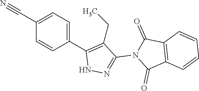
N1N=C(N2C(=O)C3=C(C2=O)C=CC=C3)C(CC)=C1C1=CC=C(C#N)C=C1
